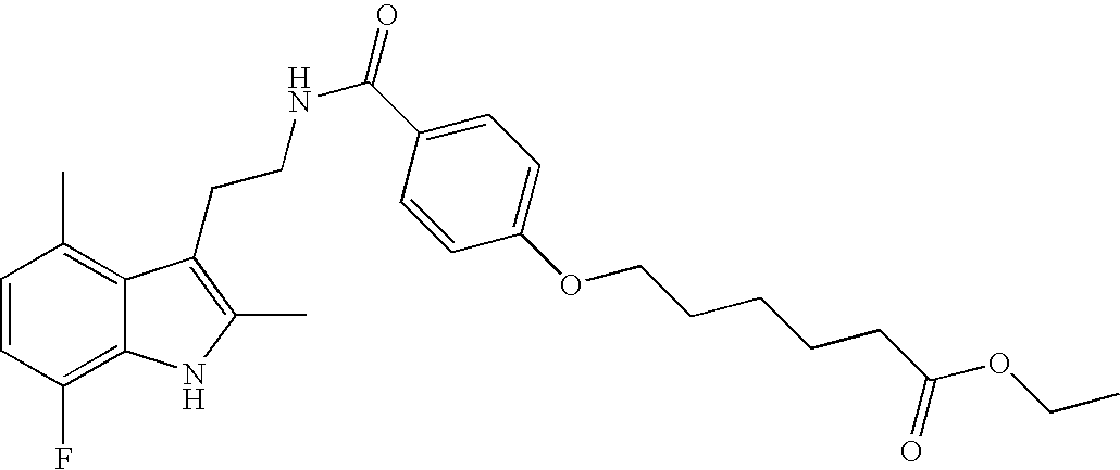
C1=CC(F)=C2C(=C1C)C(CCNC(=O)C1=CC=C(OCCCCCC(OCC)=O)C=C1)=C(C)N2
